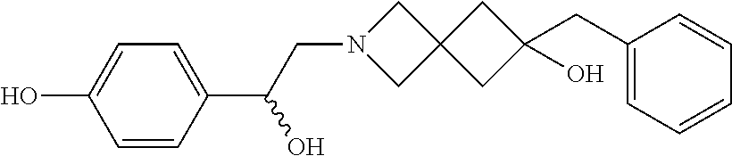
C1=CC(C(CN2CC3(C2)CC(CC2=CC=CC=C2)(O)C3)O)=CC=C1O
